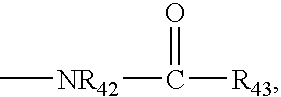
C[NR42]C(=O)[R43]
